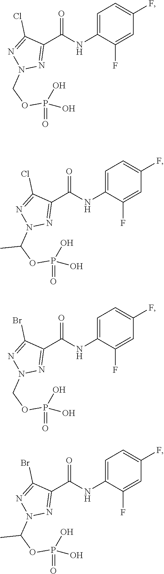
C1=C(NC(C2=NN(COP(=O)(O)O)N=C2Cl)=O)C(F)=CC(F)=C1.C1=C(NC(C2=NN(C(OP(=O)(O)O)C)N=C2Cl)=O)C(F)=CC(F)=C1.C1=C(NC(C2=NN(COP(=O)(O)O)N=C2Br)=O)C(F)=CC(F)=C1.C1=C(NC(C2=NN(C(OP(=O)(O)O)C)N=C2Br)=O)C(F)=CC(F)=C1
